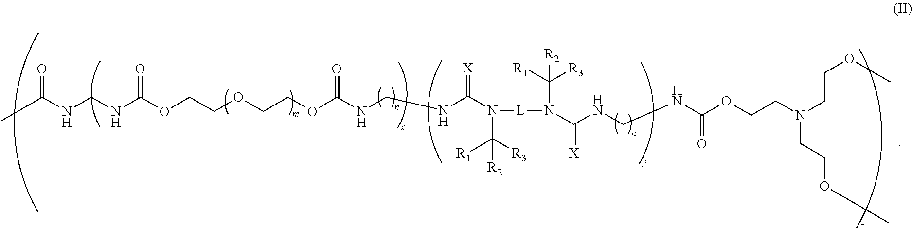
C(NC(N([L]N(C(NCNC(OCCN(CCOC)CCOC)=O)=[X])C([R1])([R3])[R2])C([R3])([R1])[R2])=[X])NC(OCCOCCOC(NCNC(C)=O)=O)=O
